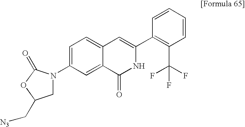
C1=CC=CC(C2=CC3=CC=C(N4CC(C[N3])OC4=O)C=C3C(=O)N2)=C1C(F)(F)F
